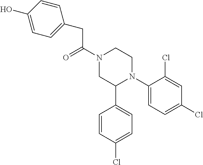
C(C(N1CC(C2=CC=C(Cl)C=C2)N(C2=CC=C(Cl)C=C2Cl)CC1)=O)C1=CC=C(O)C=C1
